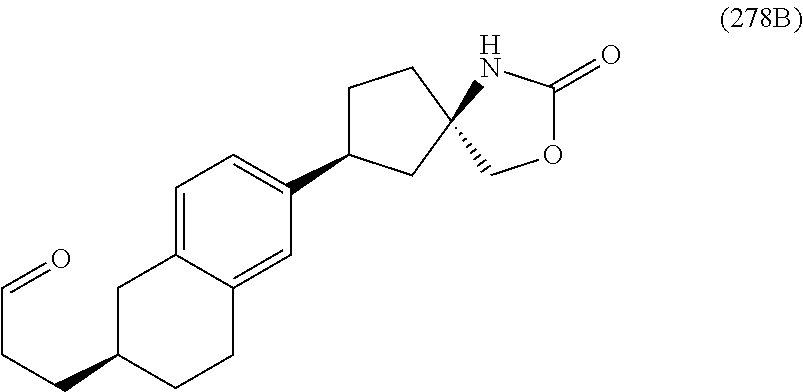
C1C2=CC=C(C3CCC4(C3)COC(=O)N4)C=C2CCC1CCC=O
